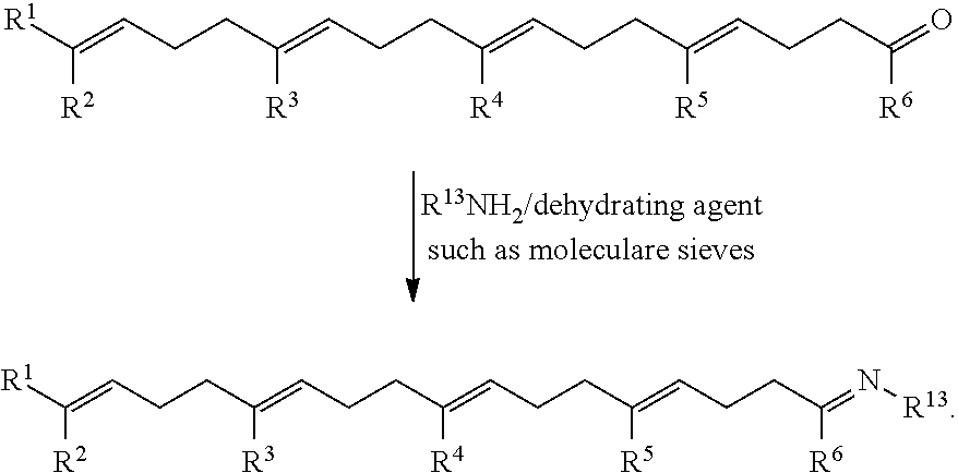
[R2]C([R1])=CCCC(=CCCC(=CCCC(=CCCC(=O)[R6])[R5])[R4])[R3].[R2]C([R1])=CCCC(=CCCC(=CCCC(=CCCC(=N[R13])[R6])[R5])[R4])[R3]
